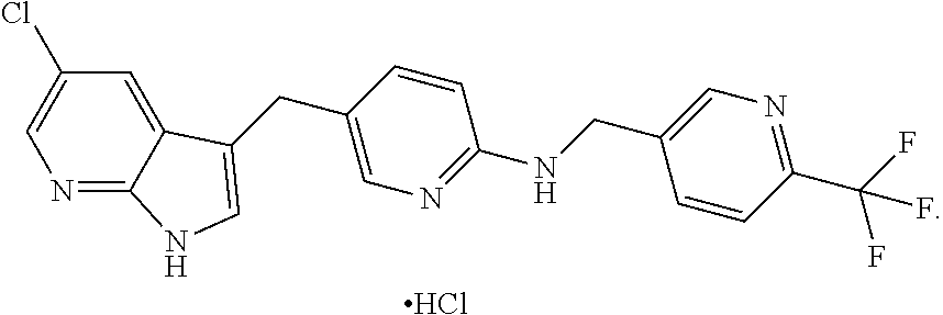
C1(CC2=CNC3=NC=C(Cl)C=C32)=CN=C(NCC2=CN=C(C(F)(F)F)C=C2)C=C1.Cl
